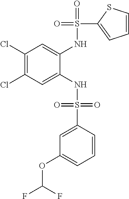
C1(Cl)=C(Cl)C=C(NS(=O)(=O)C2=CC(OC(F)F)=CC=C2)C(NS(=O)(C2=CC=CS2)=O)=C1
